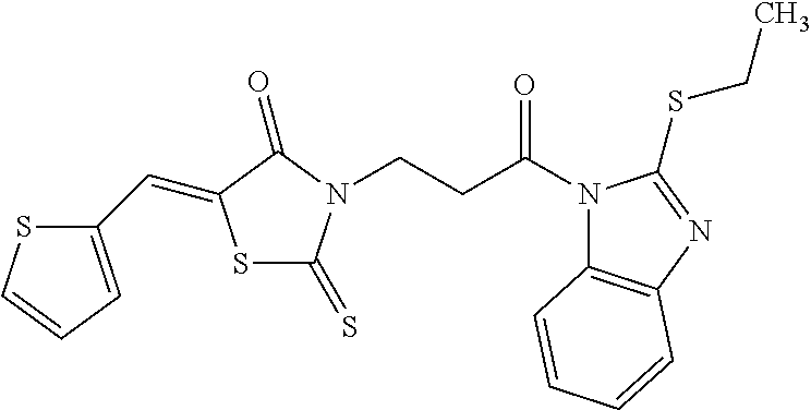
C1(C=C2SC(=S)N(CCC(N3C4=C(N=C3SCC)C=CC=C4)=O)C2=O)=CC=CS1
